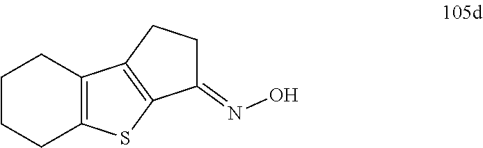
C12=C(SC3=C1CCC3=NO)CCCC2
